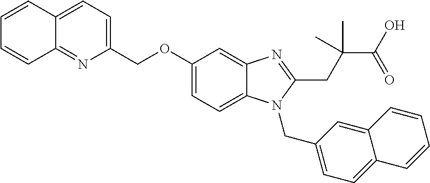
C1=CC2=CC=C(COC3=CC=C4C(=C3)N=C(CC(C(O)=O)(C)C)N4CC3=CC=C4C(=C3)C=CC=C4)N=C2C=C1
